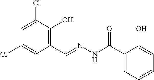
C1=C(Cl)C(O)=C(C=NNC(C2=CC=CC=C2O)=O)C=C1Cl
